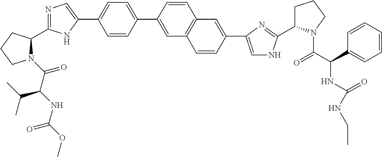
N1(C(C(NC(=O)OC)C(C)C)=O)C(C2=NC=C(C3=CC=C(C4=CC5=C(C=C4)C=C(C4=CNC(C6CCCN6C(C(C6=CC=CC=C6)NC(=O)NCC)=O)=N4)C=C5)C=C3)N2)CCC1
